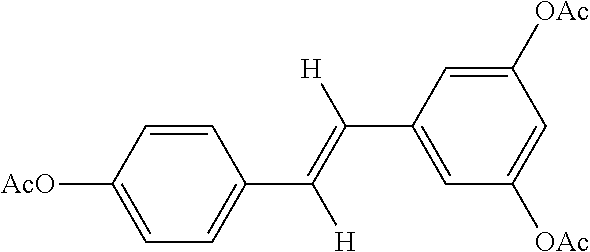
C(C1=CC([OAc])=CC([OAc])=C1)(=C(C1=CC=C([AcO])C=C1)[H])[H]
